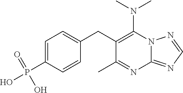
N12C(=NC=N1)N=C(C)C(CC1=CC=C(P(O)(=O)O)C=C1)=C2N(C)C
